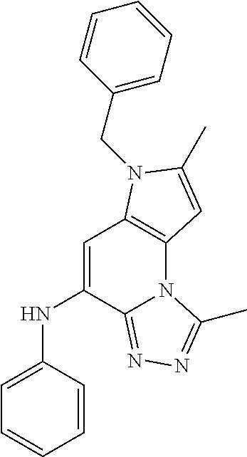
C1=C(NC2=CC=CC=C2)C2=NN=C(C)N2C2=C1N(CC1=CC=CC=C1)C(C)=C2
